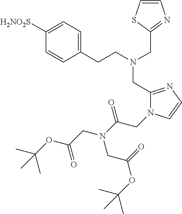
C1(CN(CCC2=CC=C([H2NO2S])C=C2)CC2=NC=CS2)=NC=CN1CC(N(CC(OC(C)(C)C)=O)CC(OC(C)(C)C)=O)=O
